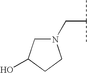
C(C(C)C)N1CC(O)CC1
